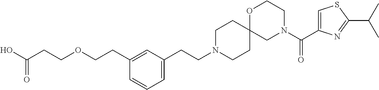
C(CN1CCC2(CC1)OCCN(C(C1=CSC(C(C)C)=N1)=O)C2)C1=CC=CC(CCOCCC(O)=O)=C1
